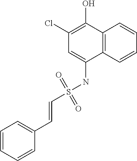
C12=C(C=CC=C1)C(NS(C=CC1=CC=CC=C1)(=O)=O)=CC(Cl)=C2O
